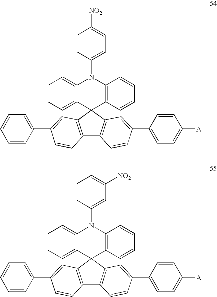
C1=CC=C2C(=C1)N(C1=CC([NO2])=CC=C1)C1=C(C=CC=C1)C21C2=C(C3=C1C=C(C1=CC=CC=C1)C=C3)C=CC(C1=CC=C([A])C=C1)=C2.C1=CC=C2C(=C1)N(C1=CC=C([NO2])C=C1)C1=C(C=CC=C1)C21C2=C(C3=C1C=C(C1=CC=CC=C1)C=C3)C=CC(C1=CC=C([A])C=C1)=C2
